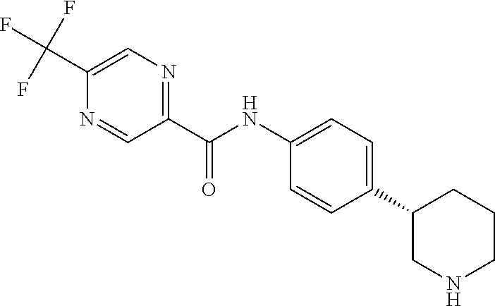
C1(C2=CC=C(NC(C3=NC=C(C(F)(F)F)N=C3)=O)C=C2)CNCCC1
